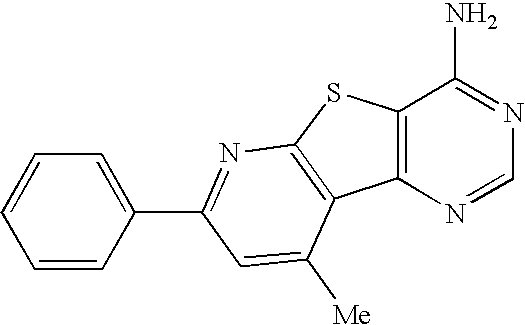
C1(C2=CC=CC=C2)=NC2=C(C([Me])=C1)C1=C(S2)C(N)=NC=N1
